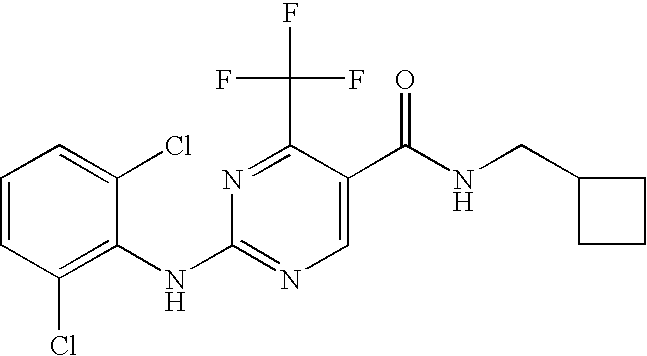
C1=CC=C(Cl)C(NC2=NC=C(C(NCC3CCC3)=O)C(C(F)(F)F)=N2)=C1Cl
